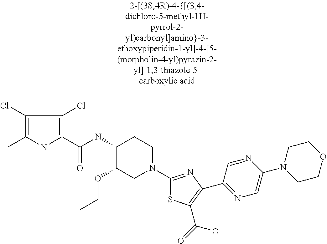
C1(Cl)=C(C)NC(C(NC2C(OCC)CN(C3=NC(C4=NC=C(N5CCOCC5)N=C4)=C(C(=O)O)S3)CC2)=O)=C1Cl
